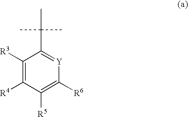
C1([R3])=C([R4])C([R5])=C([R6])[Y]=C1C(C)(C)C
